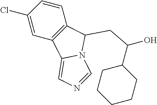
C1(Cl)=CC2=C(C=C1)C(CC(C1CCCCC1)O)N1C2=CN=C1
